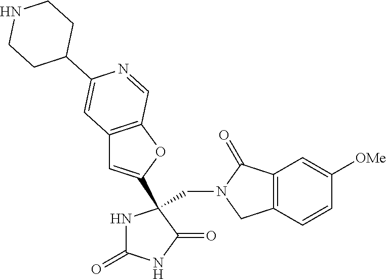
C12=C(OC(C3(CN4CC5=C(C4=O)C=C([OMe])C=C5)NC(=O)NC3=O)=C1)C=NC(C1CCNCC1)=C2
